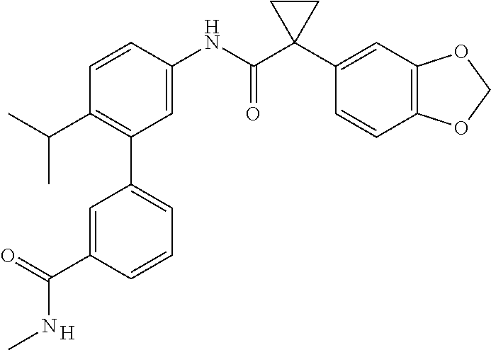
C1=C(NC(C2(C3=CC4=C(C=C3)OCO4)CC2)=O)C=CC(C(C)C)=C1C1=CC=CC(C(=O)NC)=C1.[H]
